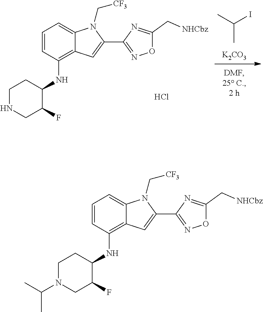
C12=CC=CC(NC3CCN(C(C)C)CC3F)=C1C=C(C1=NOC(C[NHCbz])=N1)N2C[CF3].[K2CO3].C(C)(I)C.C12=CC=CC(NC3CCNCC3F)=C1C=C(C1=NOC(C[NHCbz])=N1)N2C[CF3].Cl
